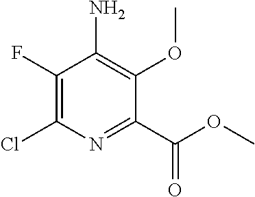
ClC1=C(F)C(N)=C(OC)C(C(OC)=O)=N1
